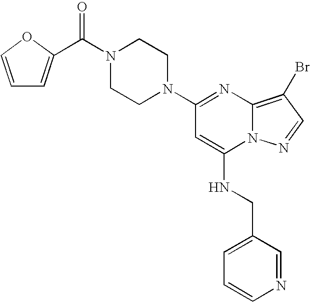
N1(C2=NC3=C(Br)C=NN3C(NCC3=CC=CN=C3)=C2)CCN(C(C2=CC=CO2)=O)CC1
